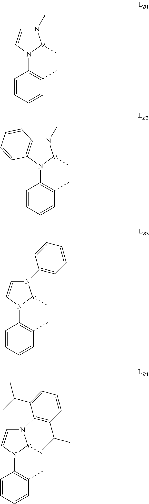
N1(C)C=CN(C2=C(C)C=CC=C2)C1C.N1(C)C2=C(N(C3=C(C)C=CC=C3)C1C)C=CC=C2.C1=CN(C2=C(C)C=CC=C2)C(C)N1C1=CC=CC=C1.C1=CN(C2=C(C)C=CC=C2)C(C)N1C1=C(C(C)C)C=CC=C1C(C)C
